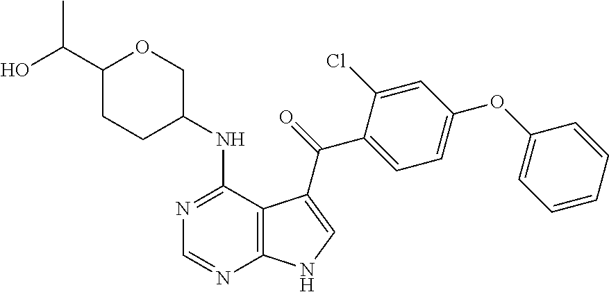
N1=C(NC2COC(C(O)C)CC2)C2=C(N=C1)NC=C2C(=O)C1=CC=C(OC2=CC=CC=C2)C=C1Cl
